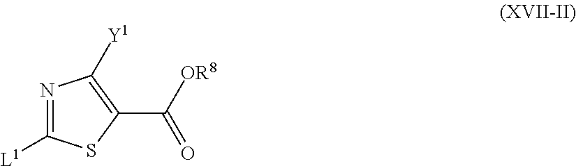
N1=C([L1])SC(C([OR8])=O)=C1[Y1]
